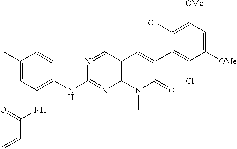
N(C1=NC2=C(C=N1)C=C(C1=C(Cl)C([OMe])=CC([OMe])=C1Cl)C(=O)N2C)C1=C(NC(C=C)=O)C=C(C)C=C1
